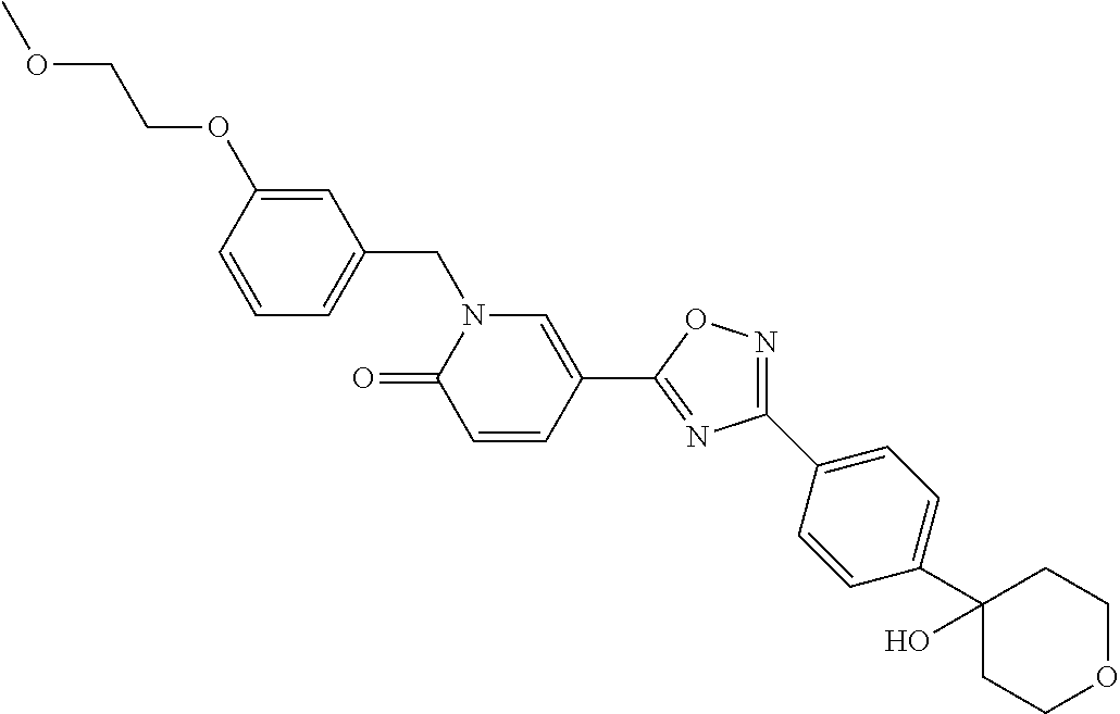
C1=CC(OCCOC)=CC(CN2C(=O)C=CC(C3=NC(C4=CC=C(C5(O)CCOCC5)C=C4)=NO3)=C2)=C1
